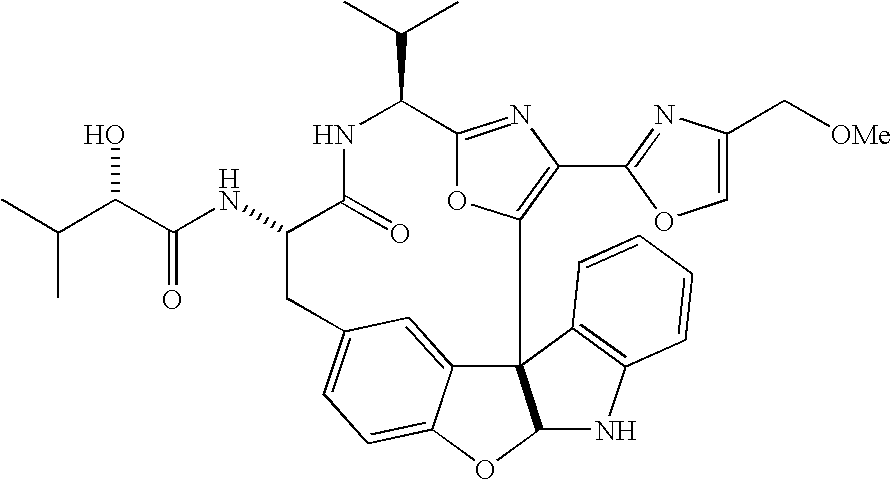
C123C4=CC(=CC=C4OC1NC1=C2C=CC=C1)CC(NC(=O)C(O)C(C)C)C(=O)NC(C(C)C)C1=NC(C2=NC(C[OMe])=CO2)=C3O1
